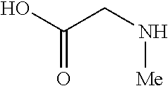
OC(CN[Me])=O
